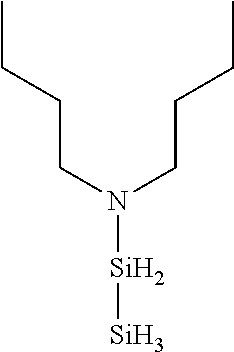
C(N(CCCC)[Si][Si])CCC
